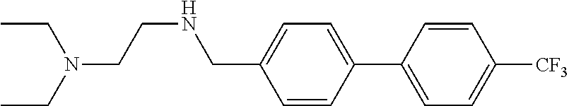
C1=CC(C2=CC=C([CF3])C=C2)=CC=C1CNCCN(CC)CC
